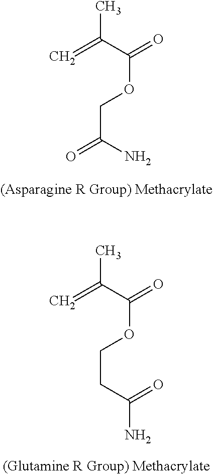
C=C(C)C(OCCC(N)=O)=O.C=C(C)C(OCC(N)=O)=O
